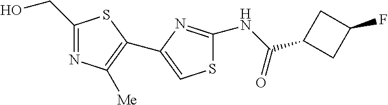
C1(CO)=NC([Me])=C(C2=CSC(NC(C3CC(F)C3)=O)=N2)S1
